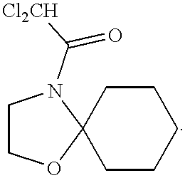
C1CC2(CCC1)N(C([Cl2CH])=O)CCO2
